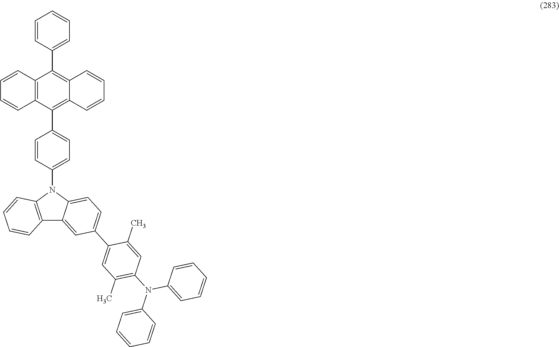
C1=CC(C2=C3C(=C(C4=CC=C(N5C6=C(C7=CC(C8=CC(C)=C(N(C9=CC=CC=C9)C9=CC=CC=C9)C=C8C)=CC=C57)C=CC=C6)C=C4)C4=C2C=CC=C4)C=CC=C3)=CC=C1
